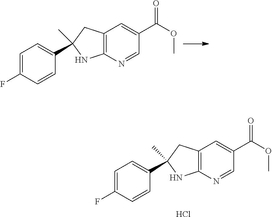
C12=C(N=CC(C(OC)=O)=C1)NC(C1=CC=C(F)C=C1)(C)C2.Cl.C12=C(N=CC(C(OC)=O)=C1)NC(C1=CC=C(F)C=C1)(C)C2
